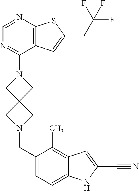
C1=NC2=C(C(N3CC4(C3)CN(CC3=CC=C5C(=C3C)C=C(C#N)N5)C4)=N1)C=C(CC(F)(F)F)S2
